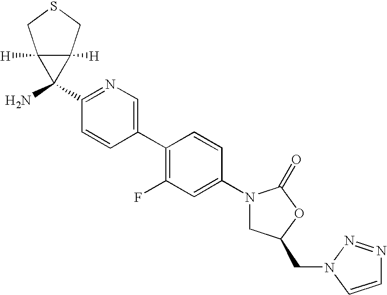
C1(N2CC(CN3N=NC=C3)OC2=O)=CC(F)=C(C2=CN=C(C3(N)C4([H])C3([H])CSC4)C=C2)C=C1
